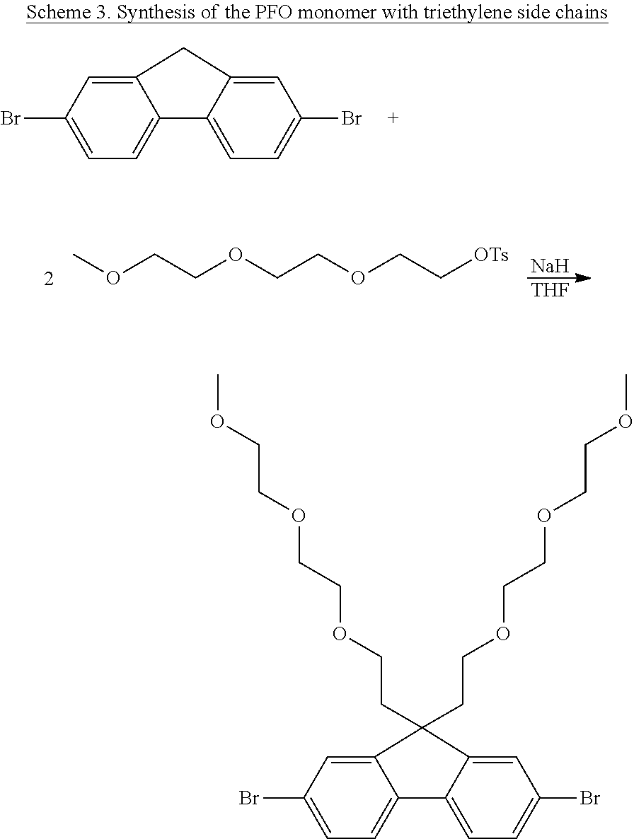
[Na].[THF].COCCOCCOCC[OTs].C1=C(Br)C=C2C(=C1)C1=CC=C(Br)C=C1C2(CCOCCOCCOC)CCOCCOCCOC.C1=C(Br)C=C2C(=C1)C1=CC=C(Br)C=C1C2
